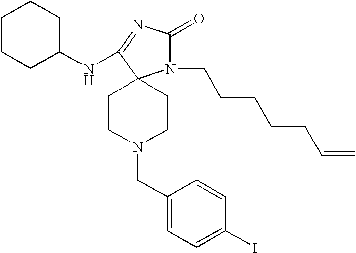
N1(CC2=CC=C(I)C=C2)CCC2(CC1)N(CCCCCC=C)C(=O)N=C2NC1CCCCC1
